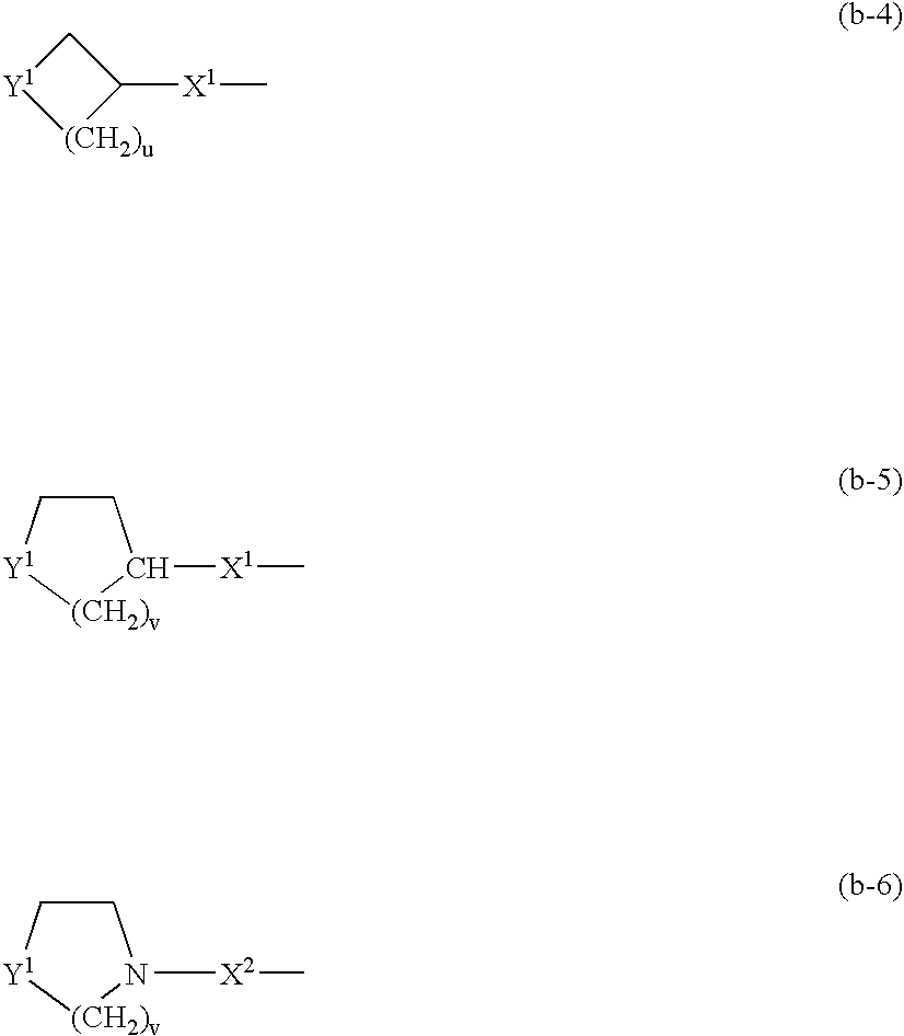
[Y1]1[(CH2)u]C([X1]C)C1.C1C[Y1][(CH2)v]C1[X1]C.C1C[Y1][(CH2)v]N1[X2]C
